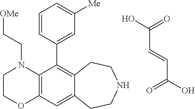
C(C=CC(=O)O)(=O)O.C1COC2=C(N1CC[OMe])C(C1=CC([Me])=CC=C1)=C1C(=C2)CCNCC1
